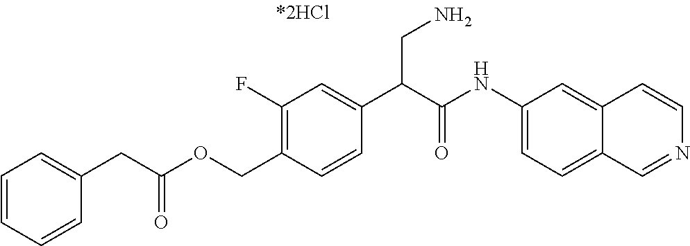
O=C(CC1=CC=CC=C1)OCC1=C(F)C=C(C(C(NC2=CC=C3C(=C2)C=CN=C3)=O)CN)C=C1
